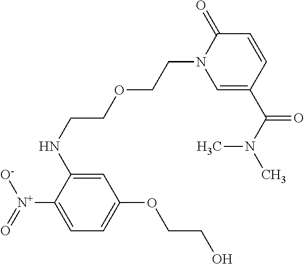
[O-][N+](=O)C1=CC=C(OCCO)C=C1NCCOCCN1C=C(C(N(C)C)=O)C=CC1=O
